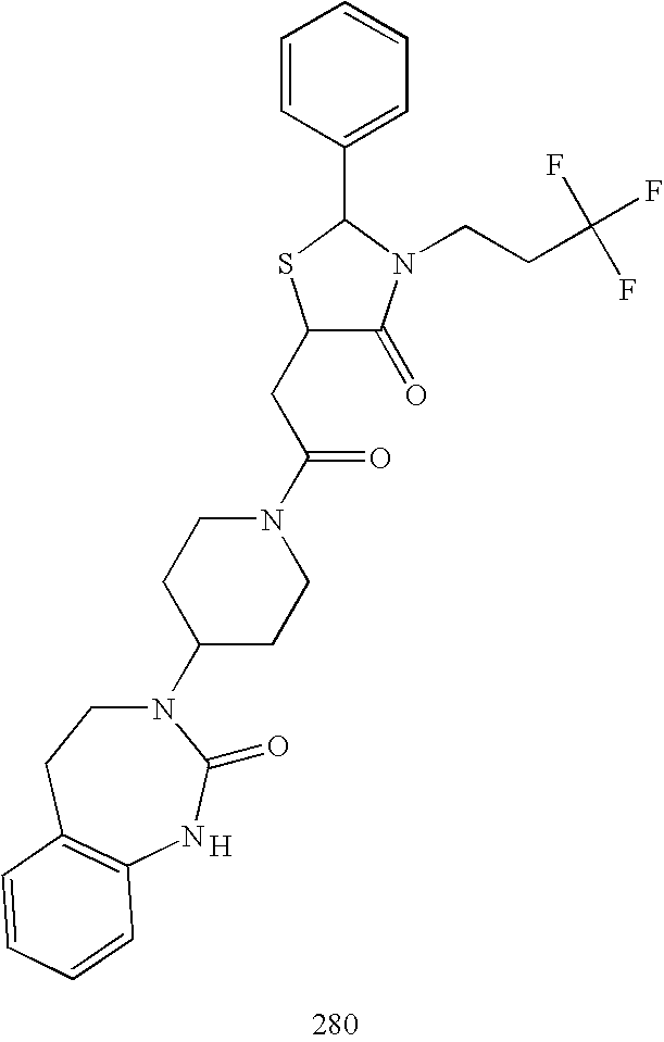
[H].C1(CC(N2CCC(N3CCC4=C(NC3=O)C=CC=C4)CC2)=O)C(=O)N(CCC(F)(F)F)C(C2=CC=CC=C2)S1
